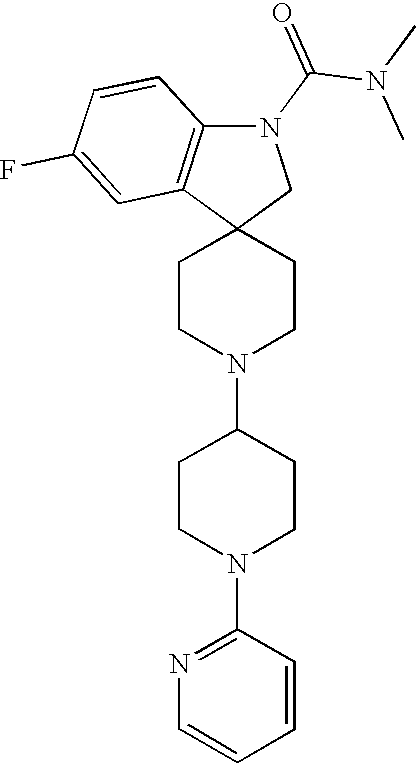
C1CN(C2CCN(C3=NC=CC=C3)CC2)CCC12CN(C(N(C)C)=O)C1=C2C=C(F)C=C1
